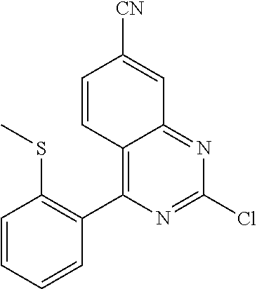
C1=CC=CC(C2=C3C(=NC(Cl)=N2)C=C([CN])C=C3)=C1SC
